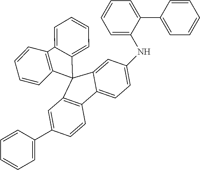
C12=CC=CC=C1C1=C(C=CC=C1)C21C2=C(C=CC(C3=CC=CC=C3)=C2)C2=CC=C(NC3=CC=CC=C3C3=CC=CC=C3)C=C21
